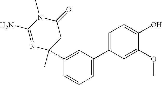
N1=C(N)N(C)C(=O)CC1(C)C1=CC(C2=CC=C(O)C(OC)=C2)=CC=C1
